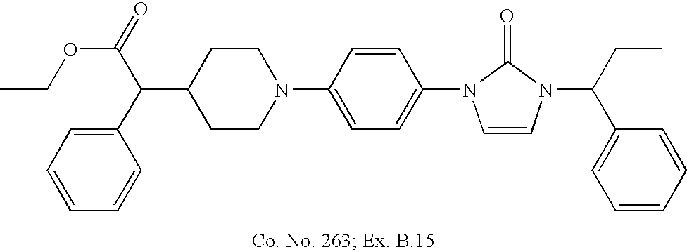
C1(C(C2=CC=CC=C2)C(=O)OCC)CCN(C2=CC=C(N3C=CN(C(CC)C4=CC=CC=C4)C3=O)C=C2)CC1
